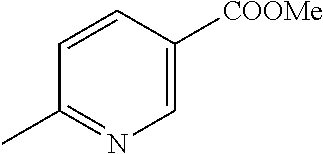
C1=CC([COOMe])=CN=C1C
